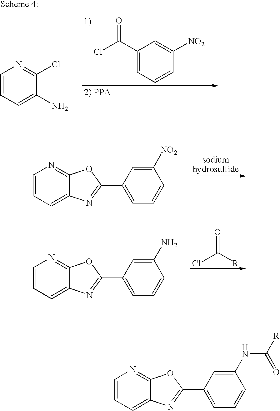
C1(C(Cl)=O)=CC=CC([NO2])=C1.C1=CC=C(N)C(Cl)=N1.C1=CC=C2C(=N1)OC(C1=CC=CC([NO2])=C1)=N2.ClC([R])=O.C1=CC=C2C(=N1)OC(C1=CC=CC(N)=C1)=N2.C1=CC=C2C(=N1)OC(C1=CC=CC(NC([R])=O)=C1)=N2
